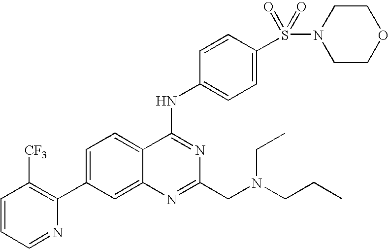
C1=CC=NC(C2=CC=C3C(=C2)N=C(CN(CCC)CC)N=C3NC2=CC=C(S(=O)(=O)N3CCOCC3)C=C2)=C1[CF3]
